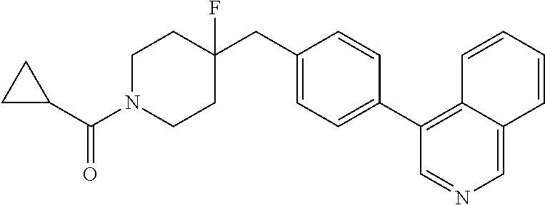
C1C(C(N2CCC(CC3=CC=C(C4=C5C(=CN=C4)C=CC=C5)C=C3)(F)CC2)=O)C1
